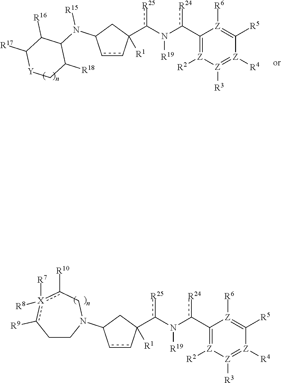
c1cC(c(N(c(C2=[Z]([R2])[Z]([R3])=[Z]([R4])C([R5])=[Z]2[R6])[R24])[R19])[R25])([R1])CC1N1CCc([R9])[X]([R7])([R8])c([R10])C1.c1cC(c(N(c(C2=[Z]([R2])[Z]([R3])=[Z]([R4])C([R5])=[Z]2[R6])[R24])[R19])[R25])([R1])CC1N([R15])C1C([R16])C([R17])[Y]CC1[R18]
